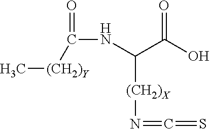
C([(CH2)X]N=C=S)(NC(=O)[(CH2)Y]C)C(O)=O
